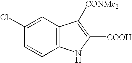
C12=C(C=C(Cl)C=C1)C([CONMe2])=C([COOH])N2
